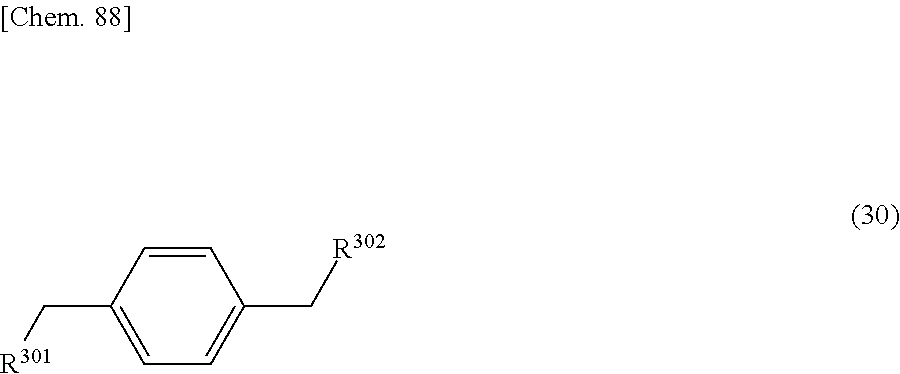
C1=C(C[R301])C=CC(C[R302])=C1
